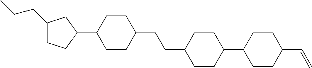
C1(CCC)CCC(C2CCC(CCC3CCC(C4CCC(C=C)CC4)CC3)CC2)C1
